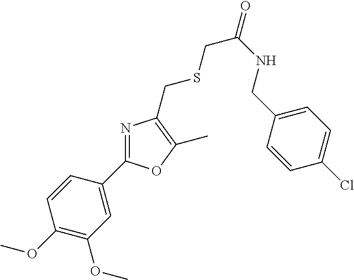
C1(C2=NC(CSCC(NCC3=CC=C(Cl)C=C3)=O)=C(C)O2)=CC(OC)=C(OC)C=C1
